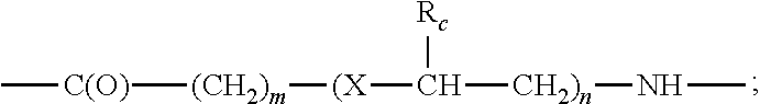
C[C(O)][(CH2)m][(X]C([CH2)n]NC)[Rc]
